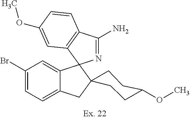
BrC1=CC=C2C(=C1)C1(C3(C2)CCC(OC)CC3)N=C(N)C2=C1C=C(OC)C=C2
